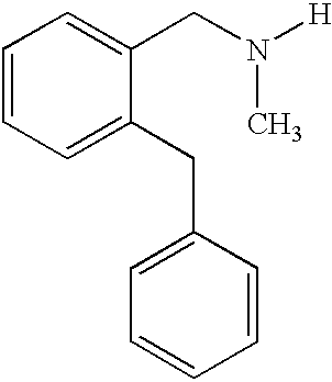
C1=CC=C(CC2=CC=CC=C2)C(CN([H])C)=C1
